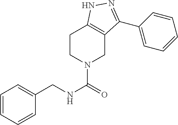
C1=CC=CC(CNC(=O)N2CCC3=C(C2)C(C2=CC=CC=C2)=NN3)=C1
